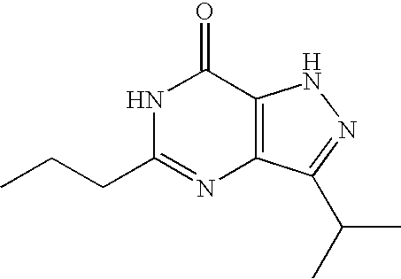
C(CC1=NC2=C(C(=O)N1)NN=C2C(C)C)C
